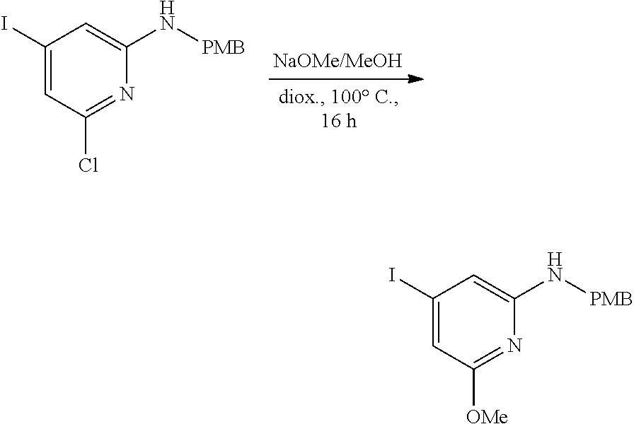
C1(I)=CC(Cl)=NC(N[PMB])=C1.C1(I)=CC([OMe])=NC(N[PMB])=C1
